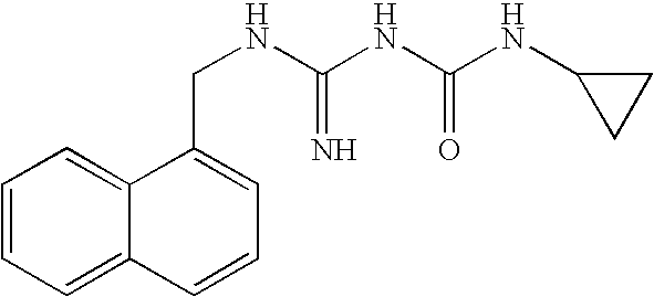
C1=CC=C2C(=C1)C(CNC(NC(NC1CC1)=O)=N)=CC=C2
